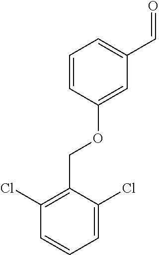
C1=CC(OCC2=C(Cl)C=CC=C2Cl)=CC(C=O)=C1
